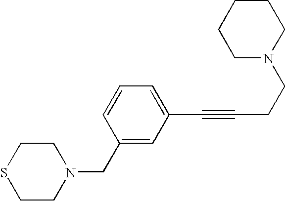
C1(CN2CCSCC2)=CC(C#CCCN2CCCCC2)=CC=C1
